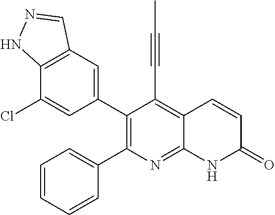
C12=C(C=C(C3=C(C4=CC=CC=C4)N=C4C(=C3C#CC)C=CC(=O)N4)C=C1Cl)C=NN2
